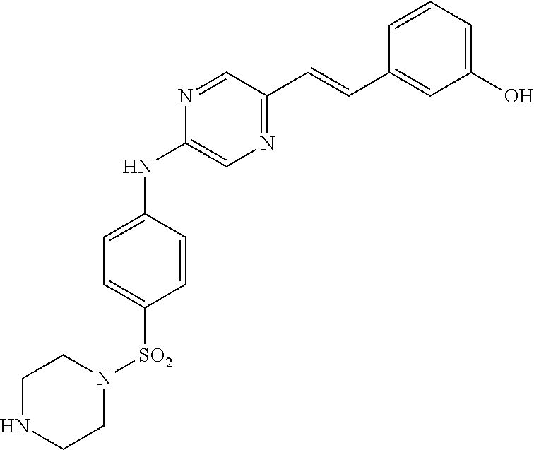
C1NCCN([SO2]C2=CC=C(NC3=CN=C(C=CC4=CC(O)=CC=C4)C=N3)C=C2)C1
